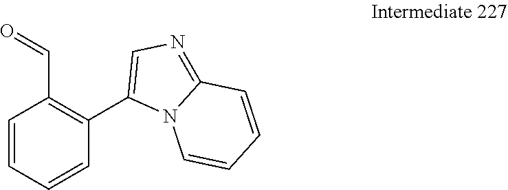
C1=CC=CC(C2=CN=C3N2C=CC=C3)=C1C=O
